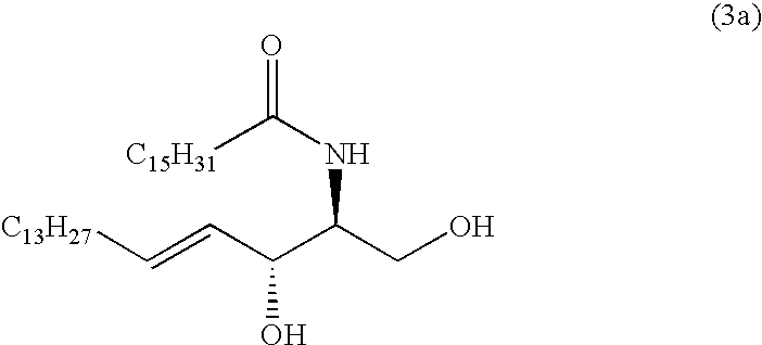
[C13H27]C=CC(C(NC([C15H31])=O)CO)O
